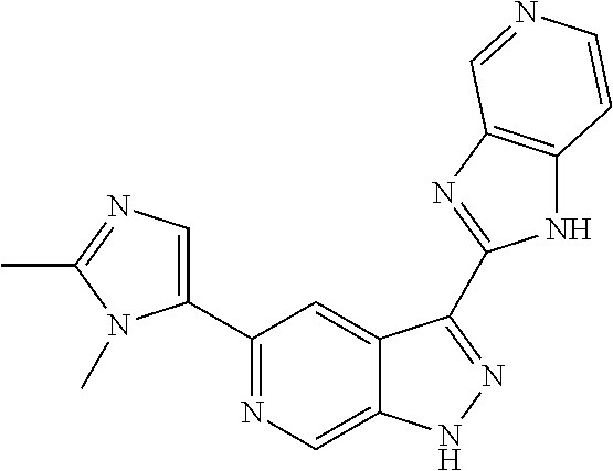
C1(C2=NC=C3C(=C2)C(C2=NC4=C(N2)C=CN=C4)=NN3)=CN=C(C)N1C
